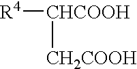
[R4][CHCOOH][CH2COOH]
